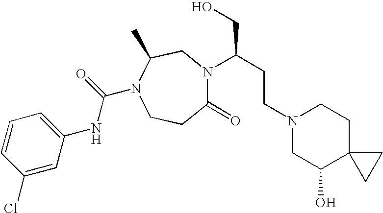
N(C1=CC=CC(Cl)=C1)C(N1CCC(=O)N(C(CCN2CC(O)C3(CC2)CC3)CO)CC1C)=O
